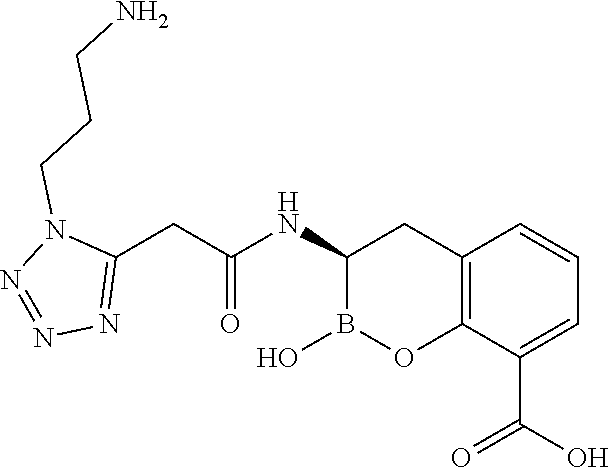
C12=C(C(C(O)=O)=CC=C1)OB(O)C(NC(=O)CC1=NN=NN1CCCN)C2
